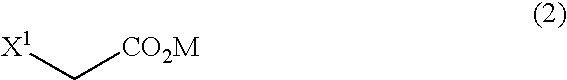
[X1]C[CO2M]
